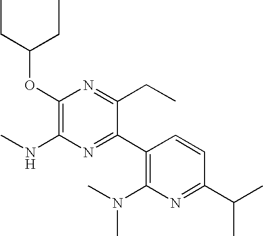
C(OC1=C(NC)N=C(C2=C(N(C)C)N=C(C(C)C)C=C2)C(CC)=N1)(CC)CC
